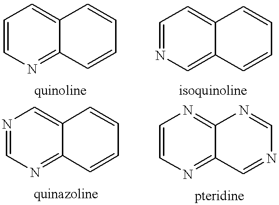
C1=CN=C2C(=C1)C=CC=C2.C1=NC=C2C(=C1)C=CC=C2.C1=CN=C2C(=N1)N=CN=C2.N1=CN=C2C(=C1)C=CC=C2
